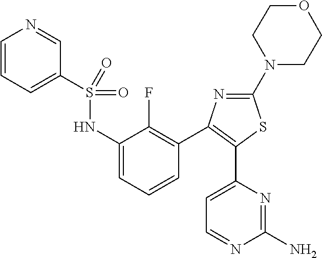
C1=CC=C(S(NC2=CC=CC(C3=C(C4=CC=NC(N)=N4)SC(N4CCOCC4)=N3)=C2F)(=O)=O)C=N1
